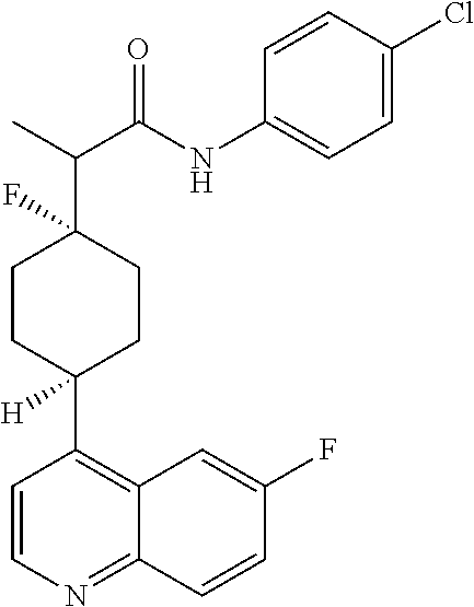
C1CC(C2=C3C(=NC=C2)C=CC(F)=C3)([H])CCC1(C(C)C(NC1=CC=C(Cl)C=C1)=O)F
